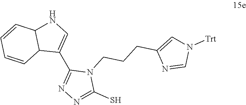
C1(C2=NN=C(S)N2CCCC2=CN([Trt])C=N2)=CNC2C1C=CC=C2
